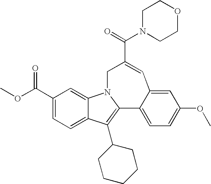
N1(C(=O)C2=CC3=CC(OC)=CC=C3C3=C(C4CCCCC4)C4=CC=C(C(=O)OC)C=C4N3C2)CCOCC1
